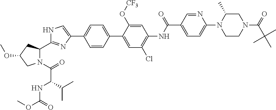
N1C=C(C2=CC=C(C3=CC(Cl)=C(NC(C4=CC=C(N5CCN(C(C(C)(C)C)=O)CC5C)N=C4)=O)C=C3O[CF3])C=C2)N=C1C1N(C(=O)C(NC(OC)=O)C(C)C)CC(OC)C1
